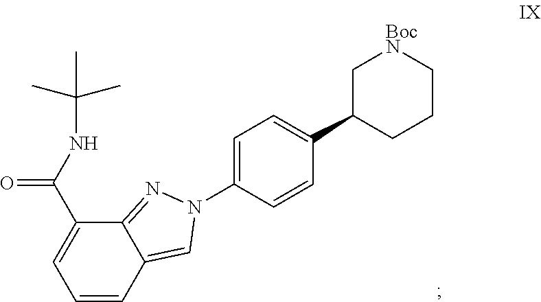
C1=CC2=CN(C3=CC=C(C4CCC[BocN]C4)C=C3)N=C2C(C(NC(C)(C)C)=O)=C1
